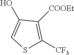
OC1=CSC([CF3])=C1[COOEt]
